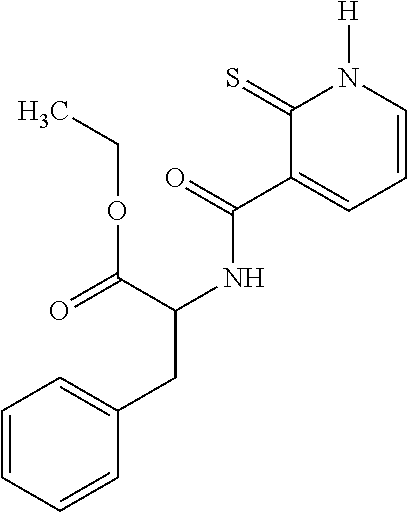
C1=CN([H])C(=S)C(C(NC(CC2=CC=CC=C2)C(OCC)=O)=O)=C1
